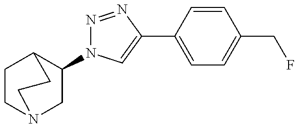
C1(N2N=NC(C3=CC=C(CF)C=C3)=C2)CN2CCC1CC2
